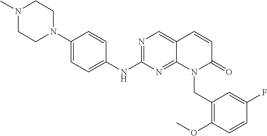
N1=C(NC2=CC=C(N3CCN(C)CC3)C=C2)N=C2C(=C1)C=CC(=O)N2CC1=C(OC)C=CC(F)=C1
